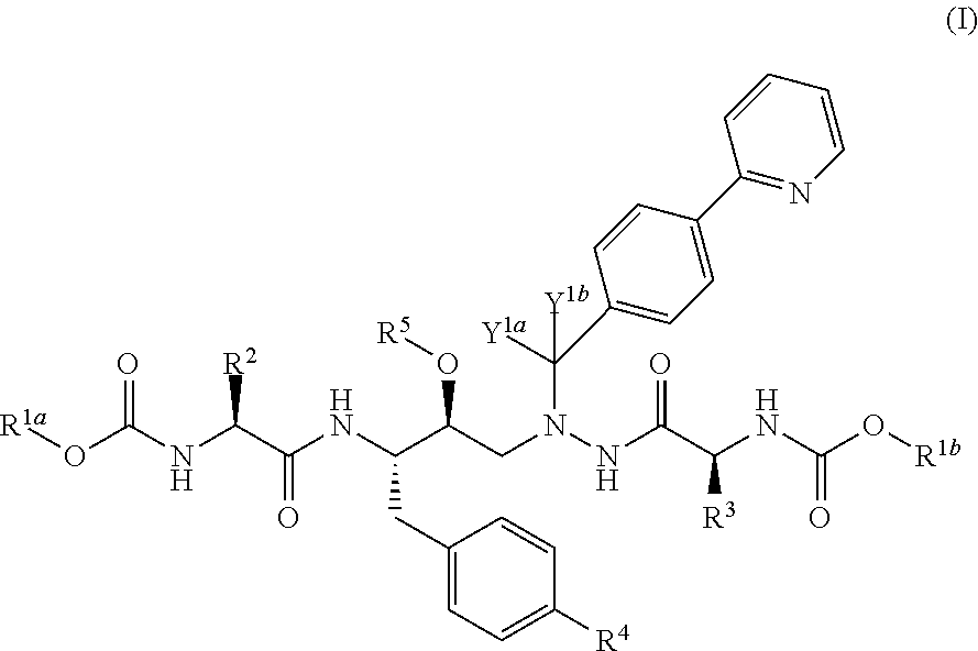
[R1a]OC(NC(C(NC(C(CN(NC(C(NC(O[R1b])=O)[R3])=O)C(C1=CC=C(C2=NC=CC=C2)C=C1)([Y1b])[Y1a])O[R5])CC1=CC=C([R4])C=C1)=O)[R2])=O
